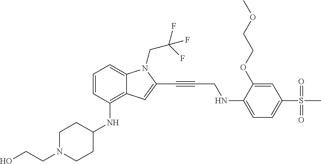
C(N1CCC(NC2=C3C(=CC=C2)N(CC(F)(F)F)C(C#CCNC2=CC=C(S(C)(=O)=O)C=C2OCCOC)=C3)CC1)CO
